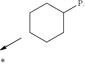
C1CCCC(P)C1
